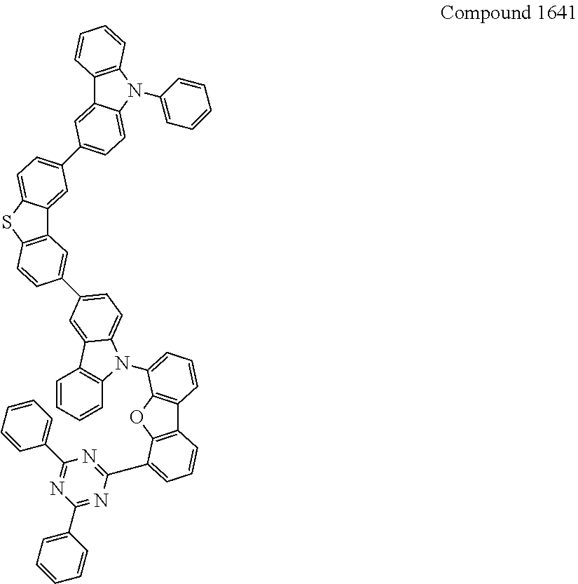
C12=C(SC3=CC=C(C4=CC=C5C(=C4)C4=C(N5C5=CC=CC=C5)C=CC=C4)C=C13)C=CC(C1=CC=C3N(C4=CC=CC5=C4OC4=C5C=CC=C4C4=NC(C5=CC=CC=C5)=NC(C5=CC=CC=C5)=N4)C4=C(C=CC=C4)C3=C1)=C2
